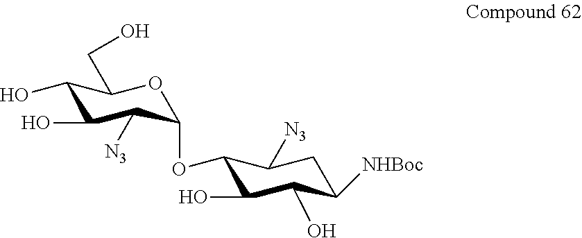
C1(OC2C([N3])C(O)C(O)C(CO)O2)C(O)C(O)C([NHBoc])CC1[N3]
